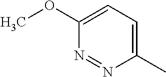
C1(C)=CC=C(OC)N=N1
